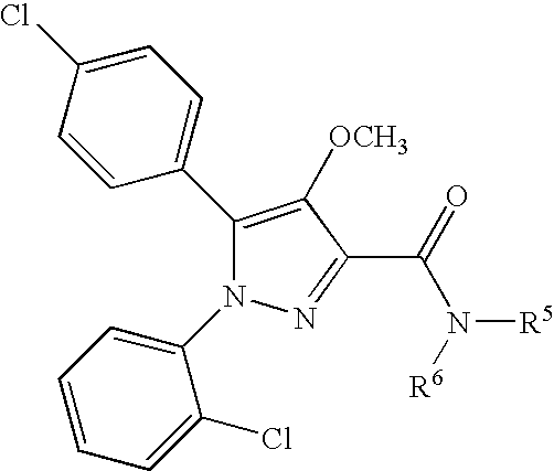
C1(C2=CC=C(Cl)C=C2)=C([OCH3])C(C(=O)N([R5])[R6])=NN1C1=CC=CC=C1Cl
